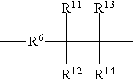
C[R6]C([R11])([R12])C([R13])([R14])C
